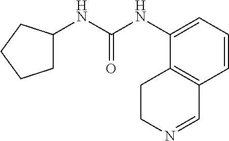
C1(NC(NC2CCCC2)=O)=CC=CC2=C1CCN=C2
